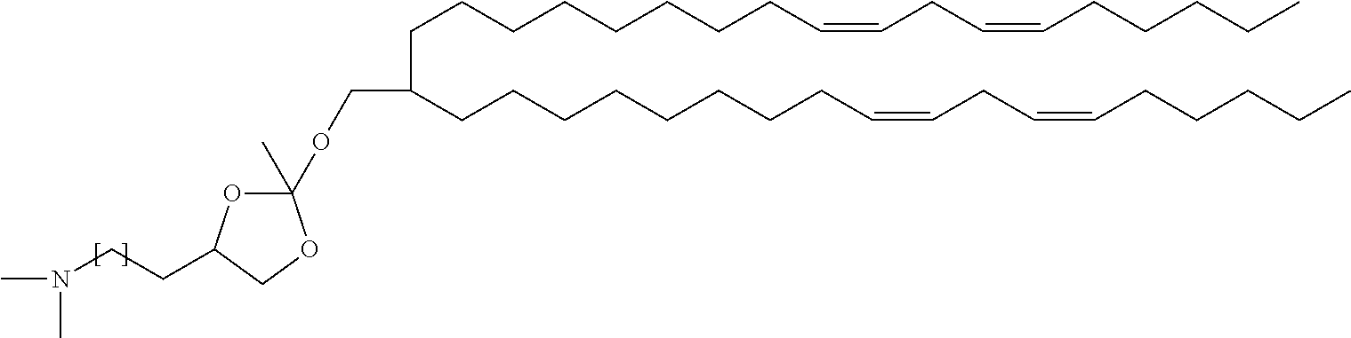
C(CCCCCCCCC(CCCCCCCCC=CCC=CCCCCC)COC1(C)OC(CCN(C)C)CO1)=CCC=CCCCCC
